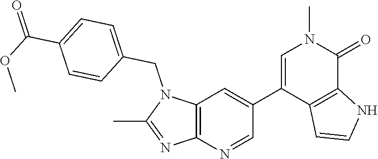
N1(CC2=CC=C(C(OC)=O)C=C2)C(C)=NC2=C1C=C(C1=CN(C)C(=O)C3=C1C=CN3)C=N2
